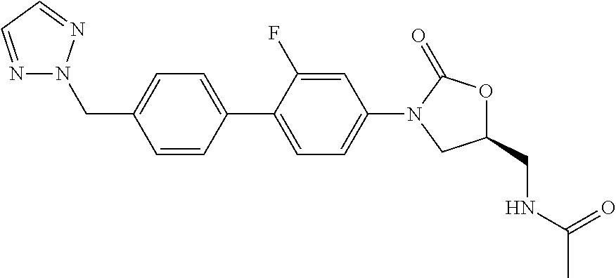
C1(CN2N=CC=N2)=CC=C(C2=CC=C(N3CC(CNC(C)=O)OC3=O)C=C2F)C=C1
